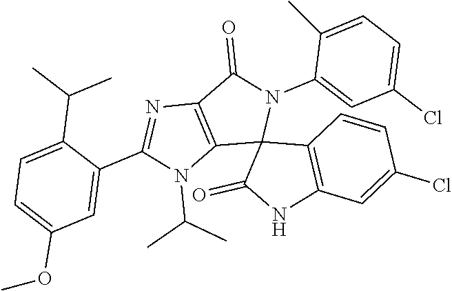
C12=C(C(=O)N(C3=CC(Cl)=CC=C3C)C13C(=O)NC1=C3C=CC(Cl)=C1)N=C(C1=CC(OC)=CC=C1C(C)C)N2C(C)C
